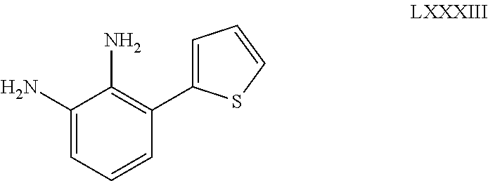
C1(N)=CC=CC(C2=CC=CS2)=C1N
